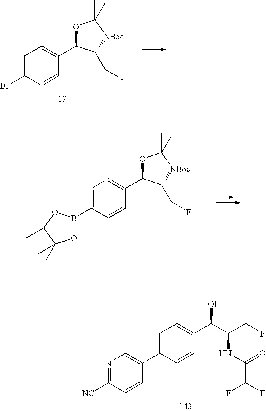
C1=C(Br)C=CC(C2OC(C)(C)[NBoc]C2CF)=C1.C1=C(C2=CN=C([NC])C=C2)C=CC(C(O)C(CF)NC(=O)C(F)F)=C1.C1=C(B2OC(C)(C)C(C)(C)O2)C=CC(C2OC(C)(C)[NBoc]C2CF)=C1
